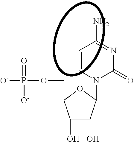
[O-]P(OCC1C(O)C(O)C(N2C=CC(N)=NC2=O)O1)(=O)[O-]
